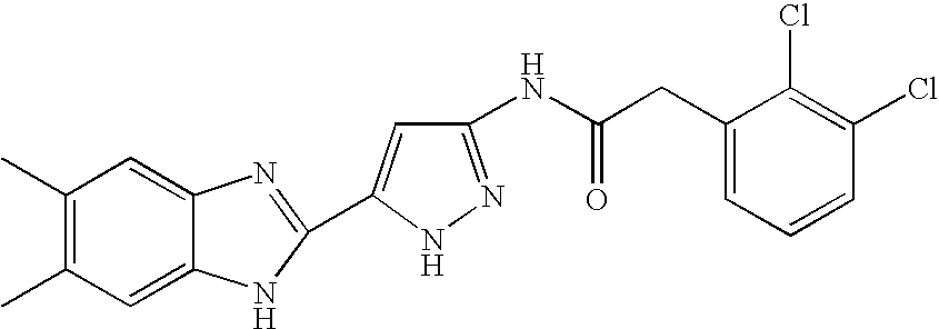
C1(C)=C(C)C=C2C(=C1)N=C(C1=CC(NC(CC3=CC=CC(Cl)=C3Cl)=O)=NN1)N2
